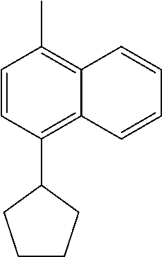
C1=CC(C2CCCC2)=C2C(=C1C)C=CC=C2
